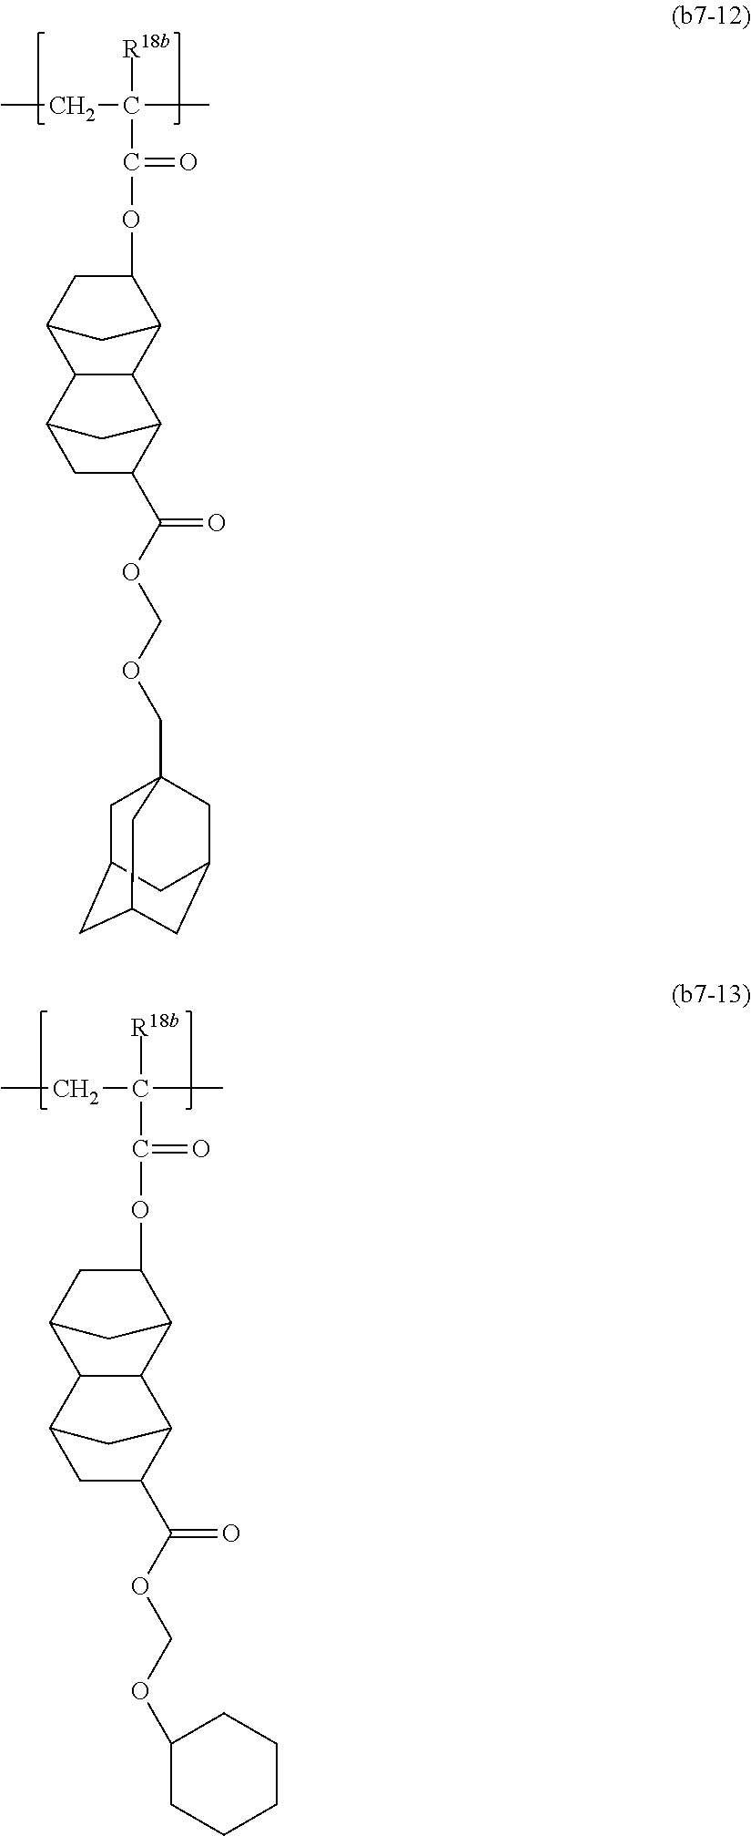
CCC(C)([R18b])C(=O)OC1CC2C3C(C1C2)C1C(C(OCOCC24CC5CC(CC(C2)C5)C4)=O)CC3C1.CCC(C)([R18b])C(=O)OC1CC2C3C(C1C2)C1C(C(OCOC2CCCCC2)=O)CC3C1
